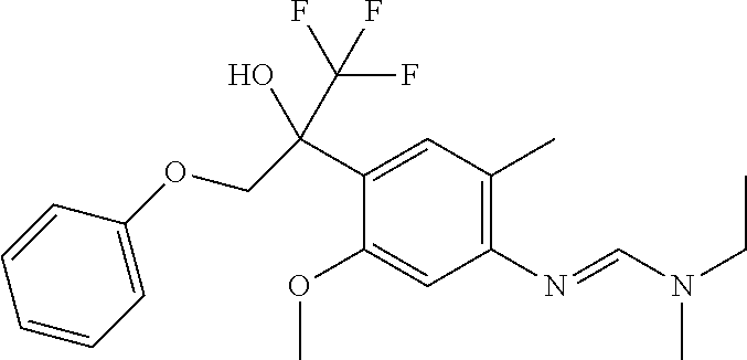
C1(OC)=CC(N=CN(CC)C)=C(C)C=C1C(COC1=CC=CC=C1)(C(F)(F)F)O
